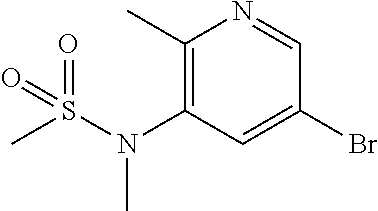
C1(C)=C(N(C)S(=O)(C)=O)C=C(Br)C=N1
